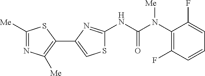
C1([Me])=NC([Me])=C(C2=CSC(NC(N([Me])C3=C(F)C=CC=C3F)=O)=N2)S1
